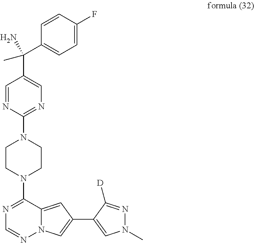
N1=C(N2CCN(C3=NC=C(C(N)(C4=CC=C(F)C=C4)C)C=N3)CC2)C2=CC(C3=CN(C)N=C3[D])=CN2N=C1
